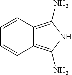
C1=CC2=C(N)NC(N)=C2C=C1
